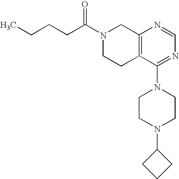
C(CCC)C(N1CCC2=C(C1)N=CN=C2N1CCN(C2CCC2)CC1)=O
